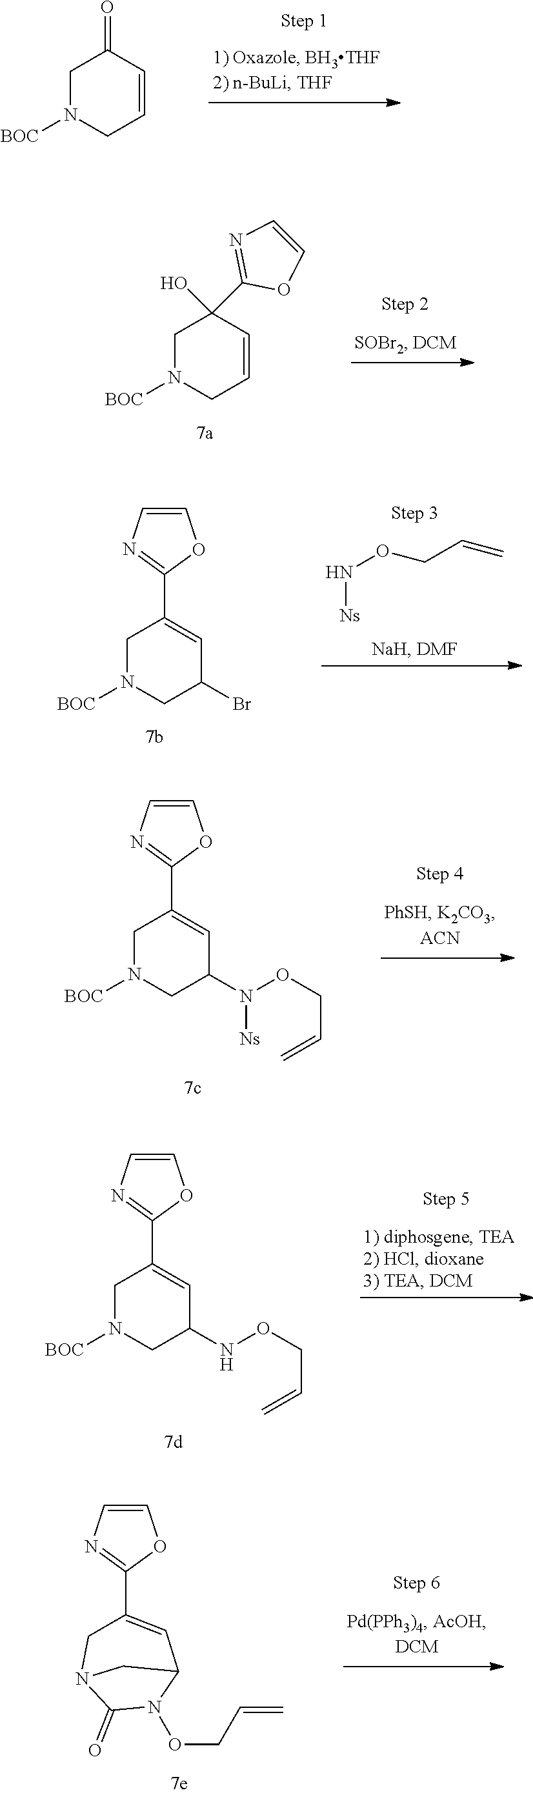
C1N([BOC])CC=CC1=O.C1N([BOC])CC=CC1(C1=NC=CO1)O.N([Ns])OCC=C.C1N([BOC])CC(Br)C=C1C1=NC=CO1.C1N([BOC])CC(N([Ns])OCC=C)C=C1C1=NC=CO1.C1N([BOC])CC(NOCC=C)C=C1C1=NC=CO1.O(CC=C)N1C2C=C(C3=NC=CO3)CN(C1=O)C2
